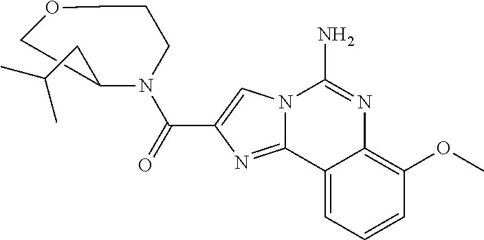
N12C(=NC(C(=O)N3C(CC(C)C)CCOCCC3)=C1)C1=CC=CC(OC)=C1N=C2N
